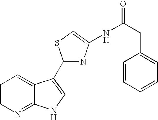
C1=CN=C2C(=C1)C(C1=NC(NC(CC3=CC=CC=C3)=O)=CS1)=CN2
